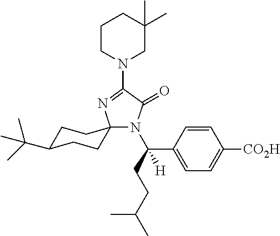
C1CN(C2=NC3(N(C(CCC(C)C)(C4=CC=C([CO2H])C=C4)[H])C2=O)CCC(C(C)(C)C)CC3)CC(C)(C)C1
